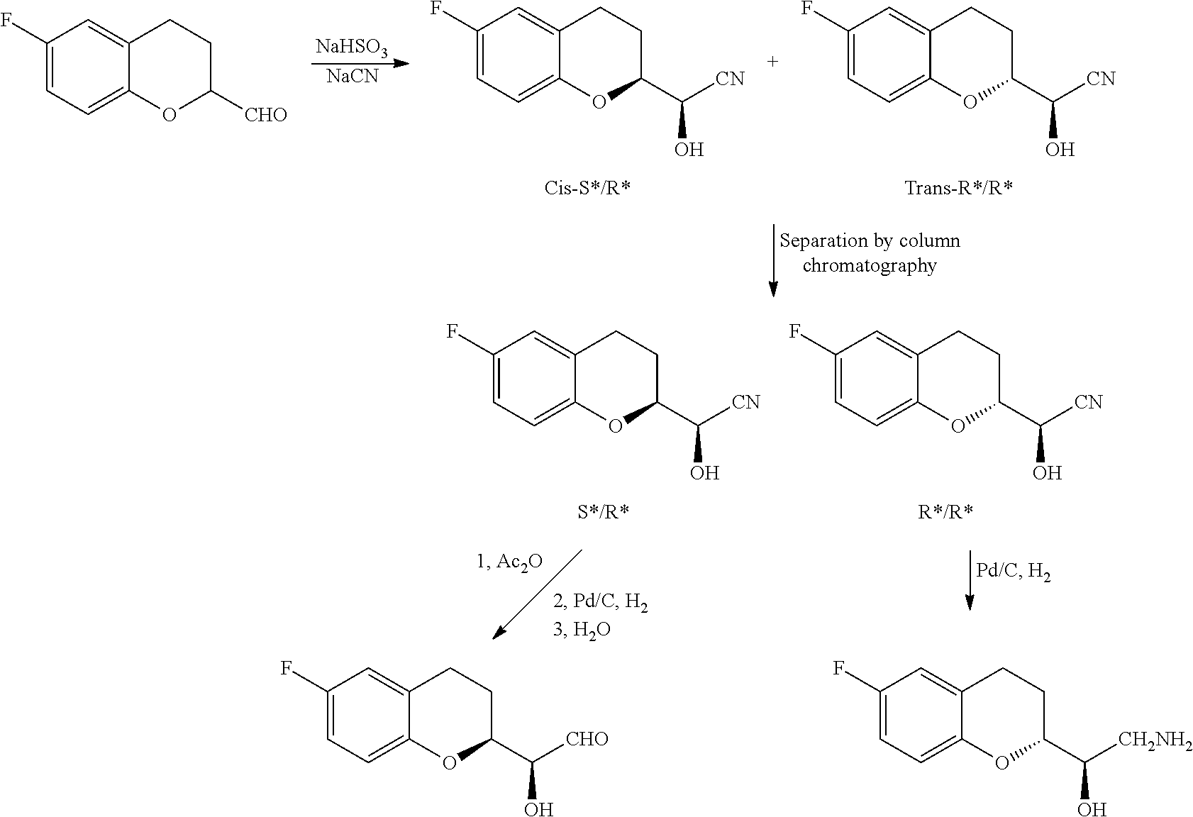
[NaHSO3].[NaCN].C1(F)=CC=C2C(=C1)CCC(C([CN])O)O2.C1(F)=CC=C2C(=C1)CCC(C([CN])O)O2.C1=C(F)C=C2CCC([CHO])OC2=C1.C1(F)=CC=C2C(=C1)CCC(C([CN])O)O2.C1(F)=CC=C2C(=C1)CCC(C([CN])O)O2.C1(F)=CC=C2C(=C1)CCC(C([CH2NH2])O)O2.C1(F)=CC=C2C(=C1)CCC(C([CHO])O)O2
